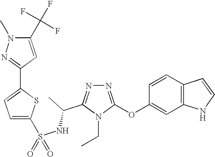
N1=C(OC2=CC3=C(C=C2)C=CN3)N(CC)C(C(C)NS(=O)(=O)C2=CC=C(C3=NN(C)C(C(F)(F)F)=C3)S2)=N1
